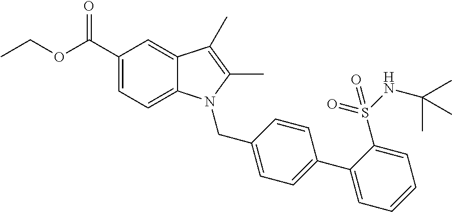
CCOC(C1=CC=C2C(=C1)C(C)=C(C)N2CC1=CC=C(C2=CC=CC=C2S(NC(C)(C)C)(=O)=O)C=C1)=O
